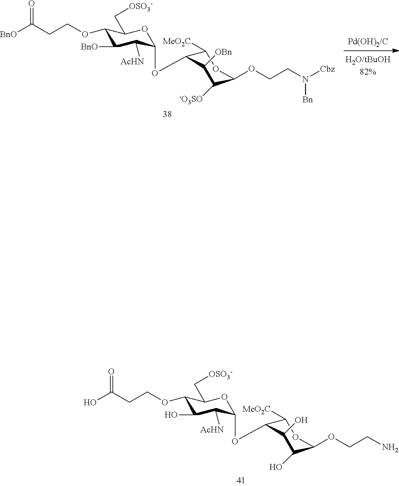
OC(CCOC1C(O)C([AcHN])C(OC2C([MeO2C])OC(OCCN)C(O)C2O)OC1C[OSO3-])=O.[Pd(OH)2/C].[BnO]C(CCOC1C([BnO])C([AcHN])C(OC2C([MeO2C])OC(OCCN([Cbz])[Bn])C([-O3SO])C2[OBn])OC1C[OSO3-])=O
